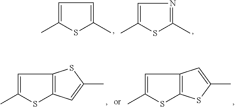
C1=C(C)SC(C)=N1.C1=C(C)SC(C)=C1.C1=C(C)SC2=C1C=C(C)S2.C1=C(C)SC2=C1SC(C)=C2
